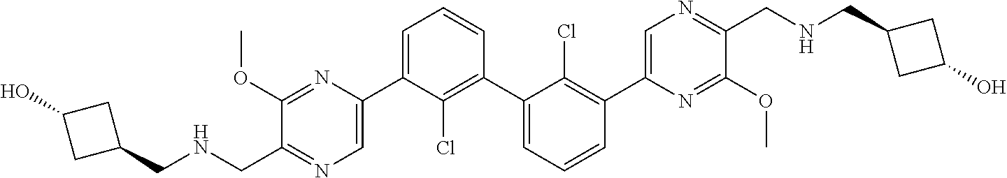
C1(C2=CN=C(CNCC3CC(O)C3)C(OC)=N2)=CC=CC(C2=CC=CC(C3=CN=C(CNCC4CC(O)C4)C(OC)=N3)=C2Cl)=C1Cl
